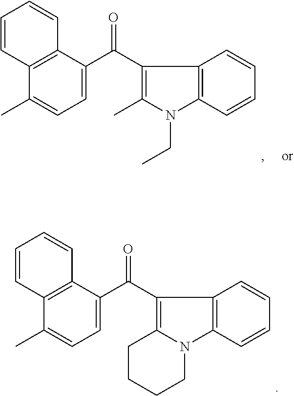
C1(C)=C(C(C2=CC=C(C)C3=C2C=CC=C3)=O)C2=C(N1CC)C=CC=C2.C12=C(C(C3=CC=C(C)C4=C3C=CC=C4)=O)C3=C(N1CCCC2)C=CC=C3
